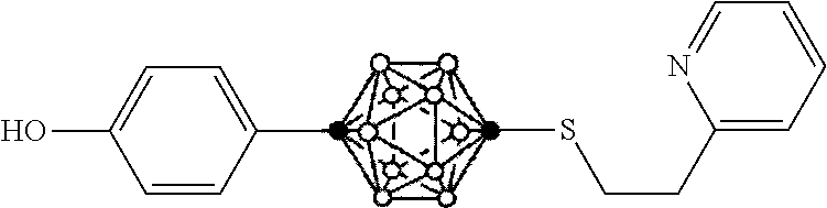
C1=CC(C)=CC=C1O.CSCCC1=CC=CC=N1
